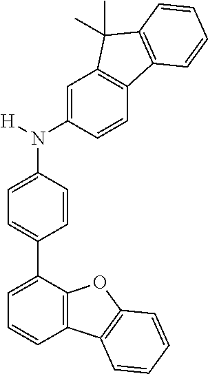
N(C1=CC=C(C2=CC=CC3=C2OC2=C3C=CC=C2)C=C1)(C1=CC2=C(C=C1)C1=C(C2(C)C)C=CC=C1)[H]
